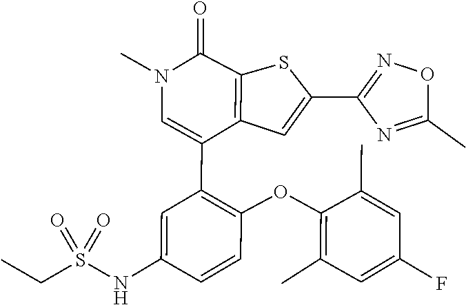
C1(C)=C(OC2=C(C3=CN(C)C(=O)C4=C3C=C(C3=NOC(C)=N3)S4)C=C(NS(CC)(=O)=O)C=C2)C(C)=CC(F)=C1
